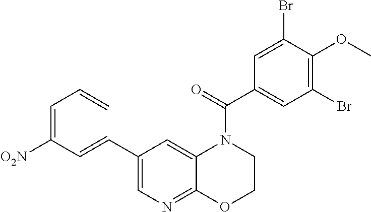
C1(C=CC(=CC=C)[O2N])=CN=C2C(=C1)N(C(C1=CC(Br)=C(OC)C(Br)=C1)=O)CCO2
